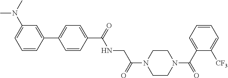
C1=CC(C2=CC=C(C(NCC(N3CCN(C(C4=CC=CC=C4[CF3])=O)CC3)=O)=O)C=C2)=CC(N(C)C)=C1
